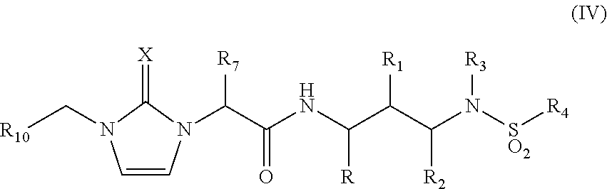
C(C(NC(C(C(N([SO2][R4])[R3])[R2])[R1])[R])=O)([R7])N1C=CN(C[R10])C1=[X]
